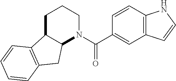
C1C2C(N(C(C3=CC4=C(C=C3)NC=C4)=O)CC1)CC1=C2C=CC=C1
